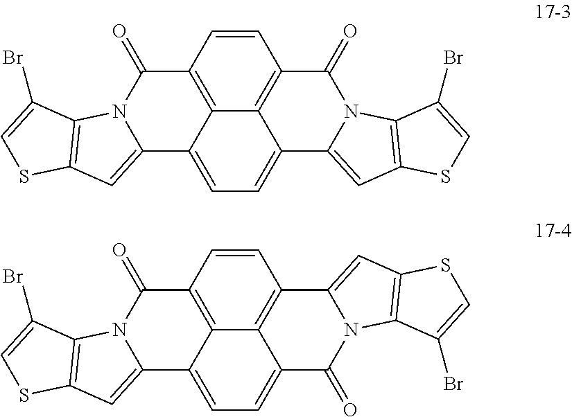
C12=C3C=CC4=C1C(=CC=C2C1=CC2=C(N1C3=O)C(Br)=CS2)C1=CC2=C(N1C4=O)C(Br)=CS2.C12=C3C=CC4=C1C(=CC=C2C(=O)N1C3=CC2=C1C(Br)=CS2)C1=CC2=C(N1C4=O)C(Br)=CS2
